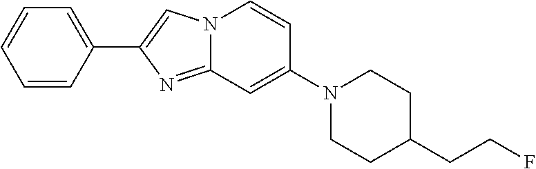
N12C(=NC(C3=CC=CC=C3)=C1)C=C(N1CCC(CCF)CC1)C=C2
